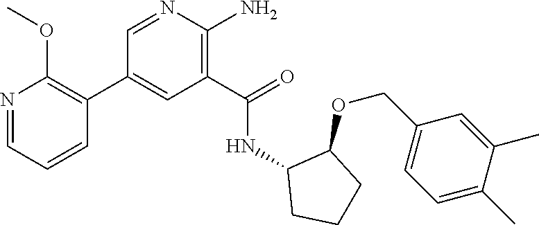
N1=CC(C2=C(OC)N=CC=C2)=CC(C(=O)NC2CCCC2OCC2=CC=C(C)C(C)=C2)=C1N
